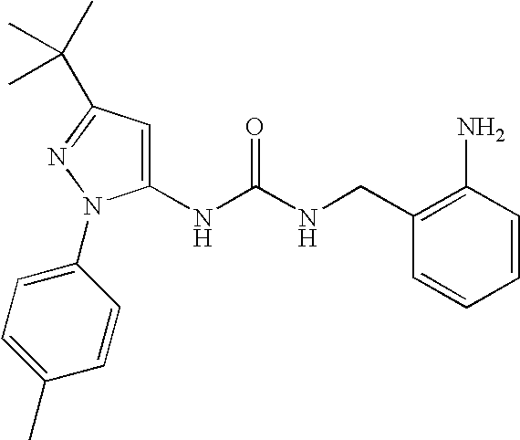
C1(NC(NCC2=C(N)C=CC=C2)=O)=CC(C(C)(C)C)=NN1C1=CC=C(C)C=C1
